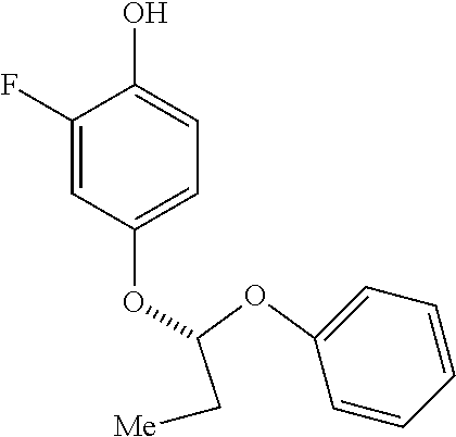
C1(F)=CC(OC(C[Me])OC2=CC=CC=C2)=CC=C1O
